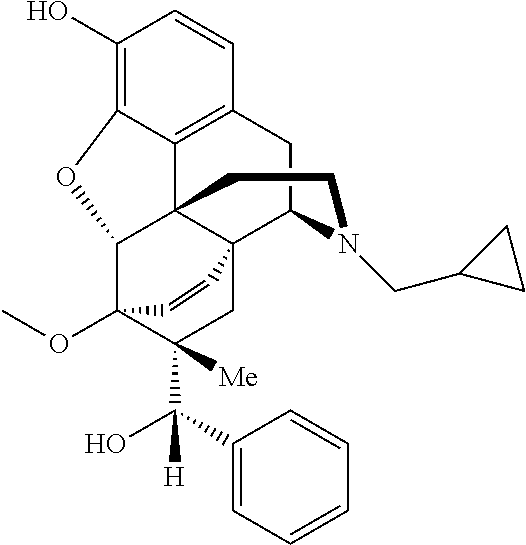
C1(O)=C2C3=C(C=C1)CC1C45C3(C(C(OC)(C(C([H])(O)C3=CC=CC=C3)([Me])C4)C=C5)O2)CCN1CC1CC1
